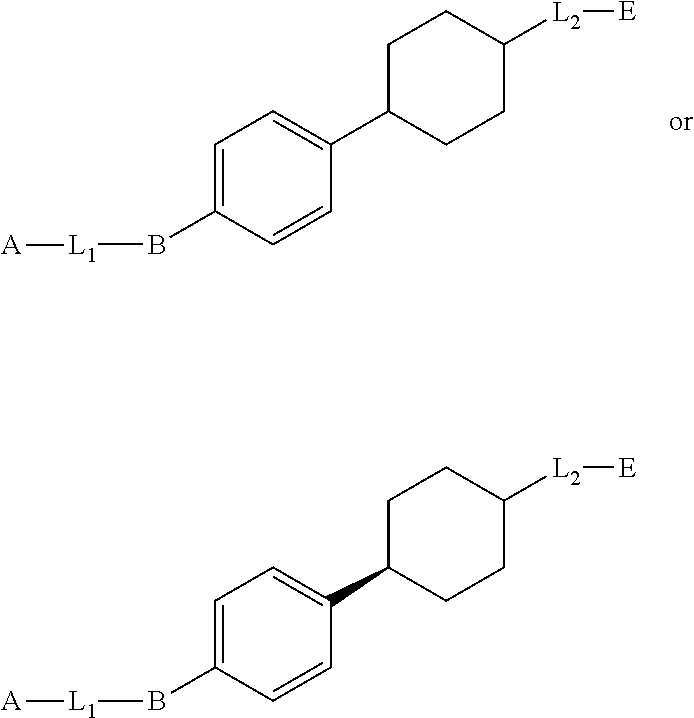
C1=C(B[L1][A])C=CC(C2CCC([L2][E])CC2)=C1.C1=C(B[L1][A])C=CC(C2CCC([L2][E])CC2)=C1
